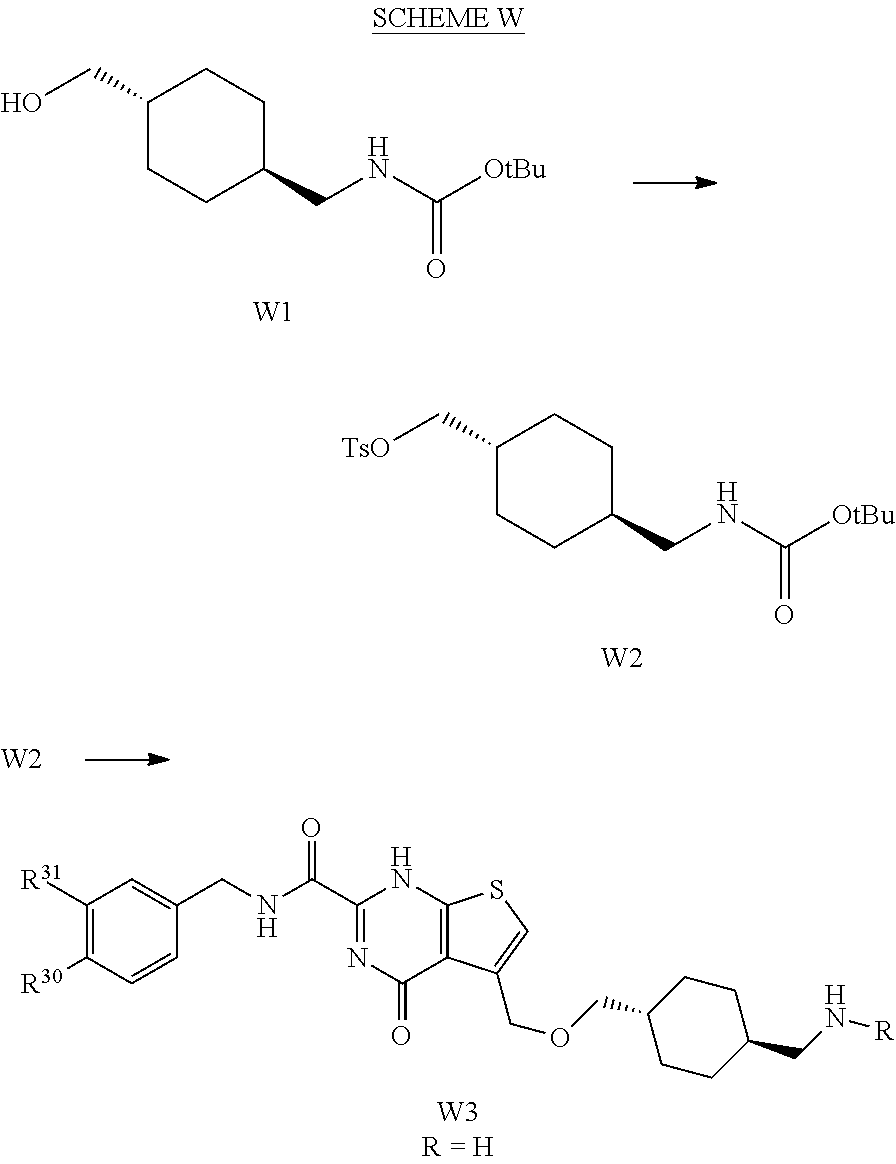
C1(C[TsO])CCC(CNC([OtBu])=O)CC1.[W2].C1(C(NCC2=CC([R31])=C([R30])C=C2)=O)=NC(=O)C2=C(N1)SC=C2COCC1CCC(CN[R])CC1.C1(CO)CCC(CNC([OtBu])=O)CC1.[W1].[W2]
